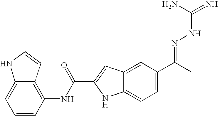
C1=CC(NC(C2=CC3=CC(C(=NNC(N)=N)C)=CC=C3N2)=O)=C2C(=C1)NC=C2
